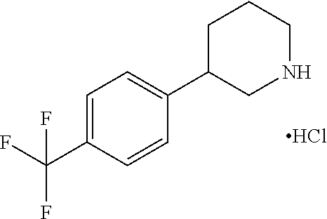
C1=C(C(F)(F)F)C=CC(C2CNCCC2)=C1.Cl
